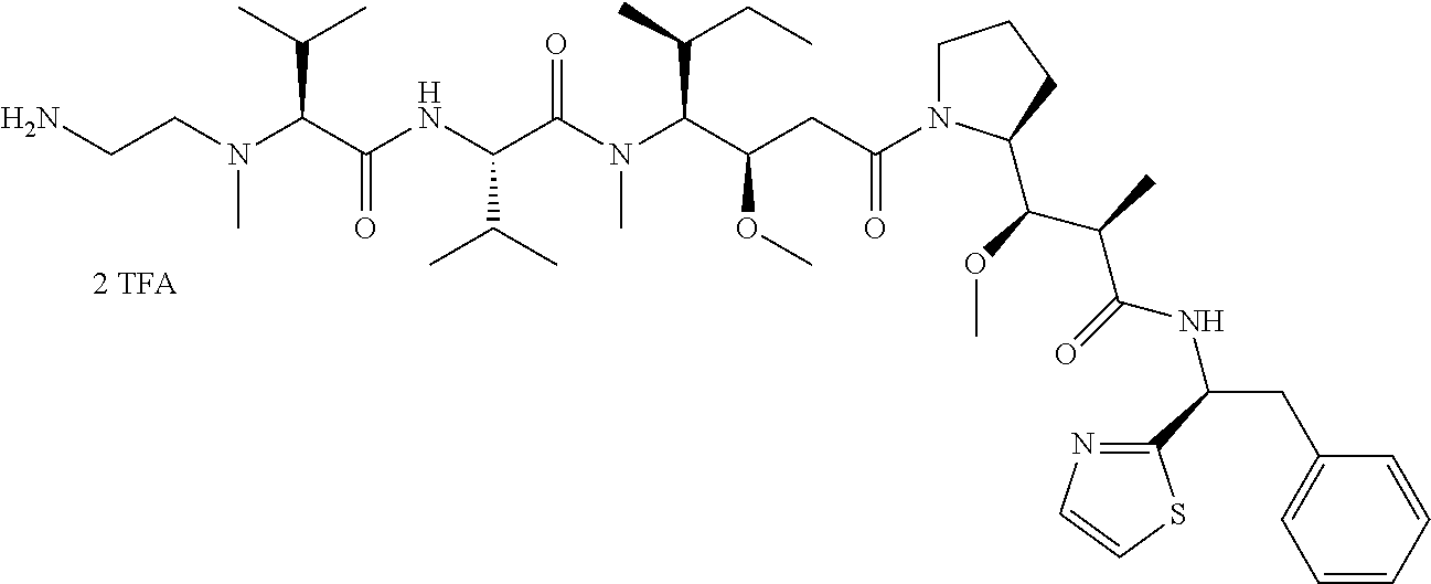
C(N(C(C(NC(C(N(C(C(CC(N1CCCC1C(OC)C(C)C(=O)NC(C1=NC=CS1)CC1=CC=CC=C1)=O)OC)C(C)CC)C)=O)C(C)C)=O)C(C)C)C)CN
